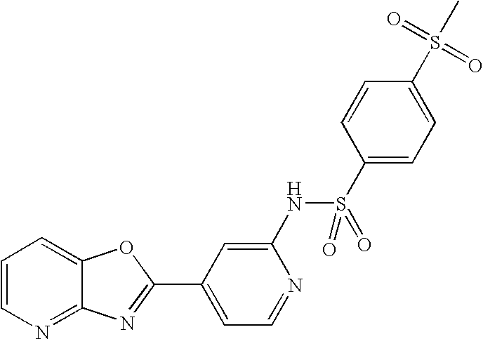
C12=NC=CC=C1OC(C1=CC=NC(NS(C3=CC=C(S(C)(=O)=O)C=C3)(=O)=O)=C1)=N2
